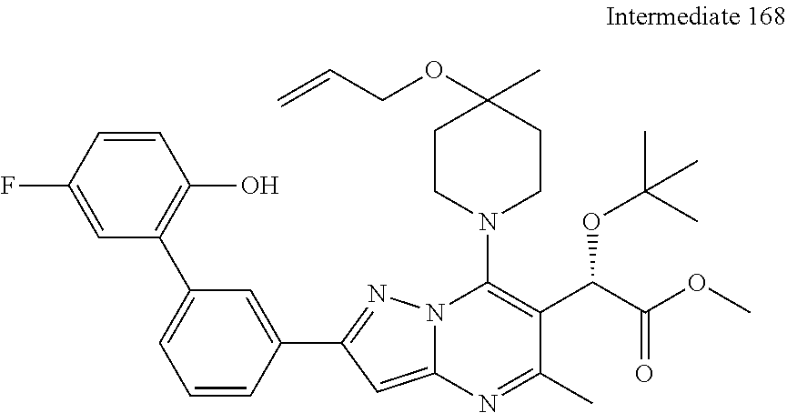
C1=CC(C2=NN3C(=C2)N=C(C)C(C(C(OC)=O)OC(C)(C)C)=C3N2CCC(C)(OCC=C)CC2)=CC(C2=C(O)C=CC(F)=C2)=C1
